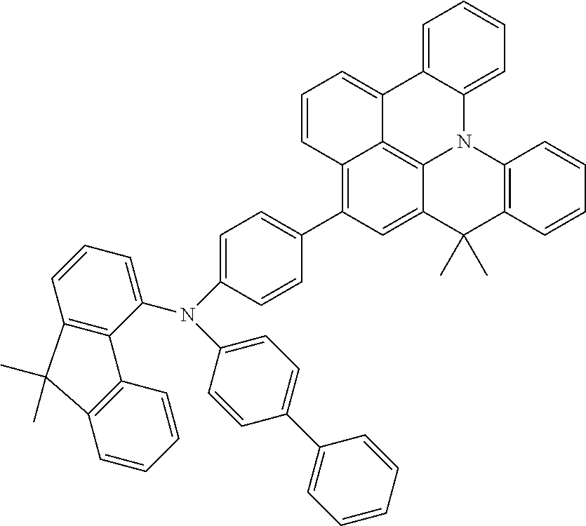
C1=CC=C2C(=C1)C1=CC=CC3=C(C4=CC=C(N(C5=CC=CC6=C5C5=C(C=CC=C5)C6(C)C)C5=CC=C(C6=CC=CC=C6)C=C5)C=C4)C=C4C(=C13)N2C1=C(C4(C)C)C=CC=C1
